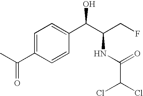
O=C(C1=CC=C(C(C(CF)NC(C(Cl)Cl)=O)O)C=C1)C
